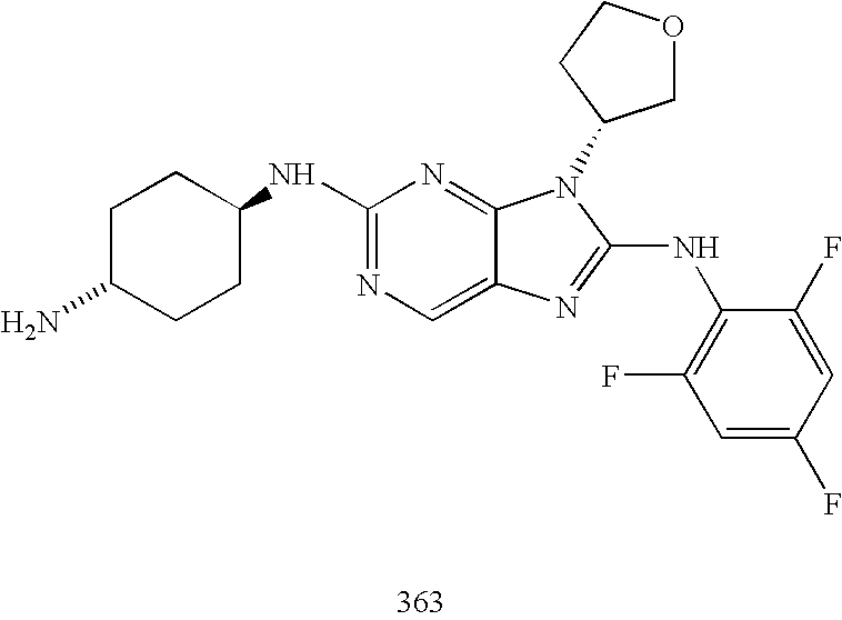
C1(NC2CCC(N)CC2)=NC=C2C(=N1)N(C1COCC1)C(NC1=C(F)C=C(F)C=C1F)=N2
